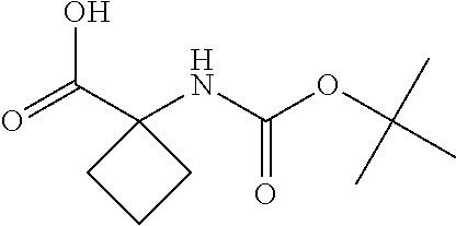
O=C(C1(NC(OC(C)(C)C)=O)CCC1)O
